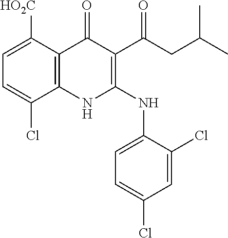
C1=C([HO2C])C2=C(C(Cl)=C1)NC(NC1=CC=C(Cl)C=C1Cl)=C(C(CC(C)C)=O)C2=O
